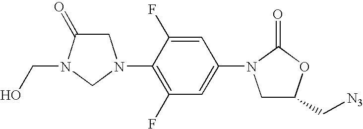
C1C(=O)N(CO)CN1C1=C(F)C=C(N2CC(C[N3])OC2=O)C=C1F
